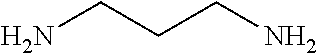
C(N)CCN
